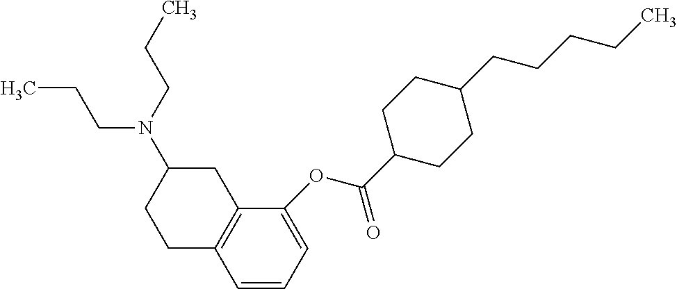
CCCN(C1CCC2=C(C1)C(OC(C1CCC(CCCCC)CC1)=O)=CC=C2)CCC
